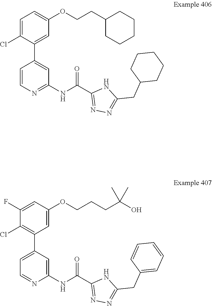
C1=C(C2=C(Cl)C(F)=CC(OCCCC(C)(C)O)=C2)C=C(NC(C2=NN=C(CC3=CC=CC=C3)N2)=O)N=C1.C1=CN=C(NC(C2=NN=C(CC3CCCCC3)N2)=O)C=C1C1=CC(OCCC2CCCCC2)=CC=C1Cl
